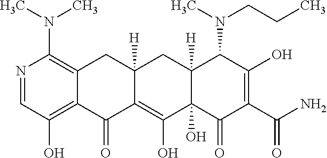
C12=C(O)C=NC(N(C)C)=C1CC1([H])C(=C(O)C3(O)C([H])(C1)C(N(CCC)C)C(O)=C(C(N)=O)C3=O)C2=O
